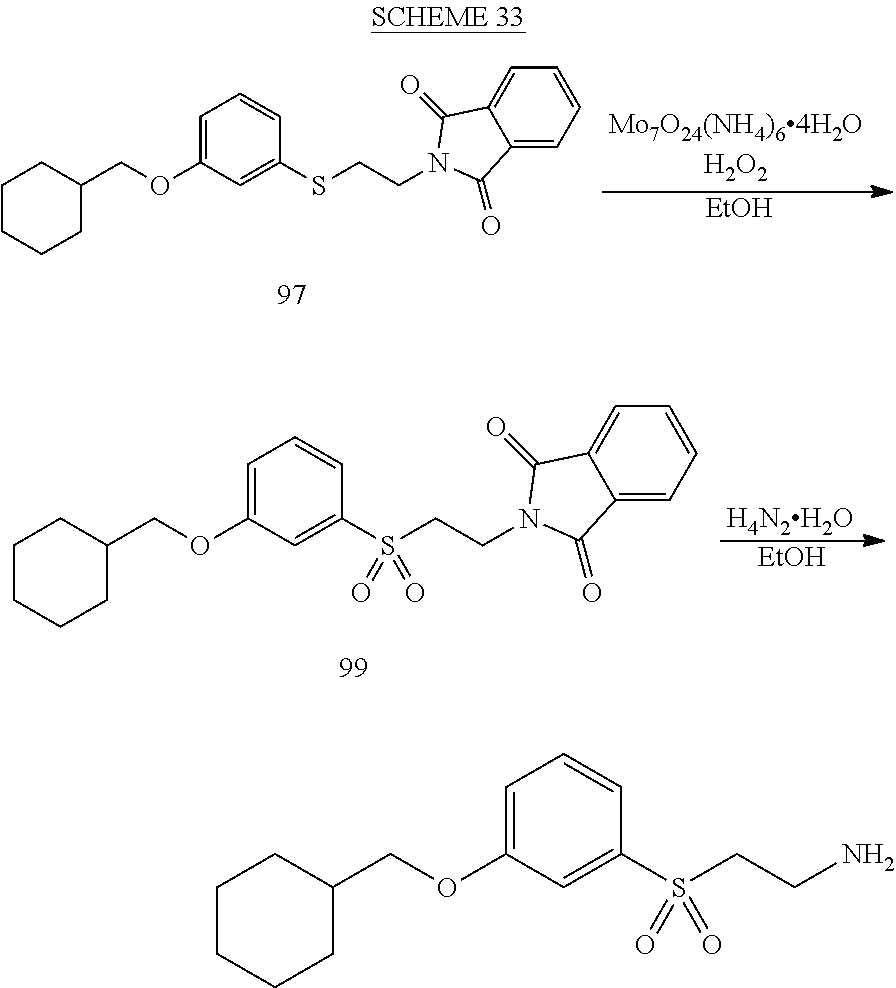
C1CCCC(COC2=CC=CC(SCCN3C(=O)C4=CC=CC=C4C3=O)=C2)C1.[EtOH].[EtOH].[H4N2H2O].C1CCCC(COC2=CC=CC(S(CCN3C(=O)C4=CC=CC=C4C3=O)(=O)=O)=C2)C1.C1CCCC(COC2=CC=CC(S(CCN)(=O)=O)=C2)C1
